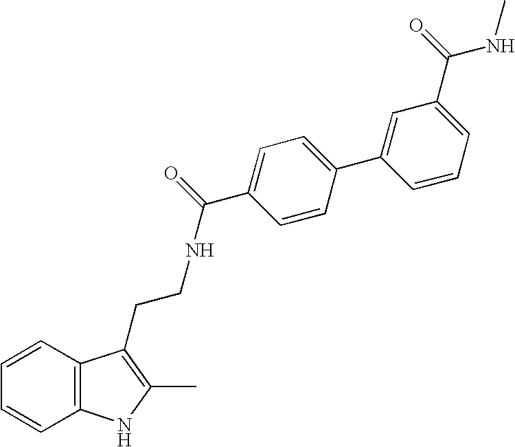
C1=CC2=C(C=C1)NC(C)=C2CCNC(C1=CC=C(C2=CC(C(=O)NC)=CC=C2)C=C1)=O
